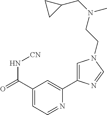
C1(C(=O)N[CN])=CC=NC(C2=CN(CCN(CC3CC3)C)C=N2)=C1
